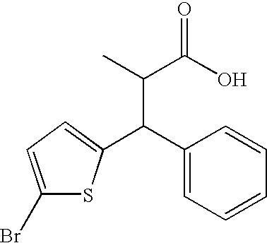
C1(Br)=CC=C(C(C2=CC=CC=C2)C(C)C(O)=O)S1
